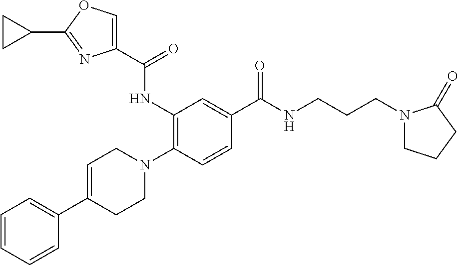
C1=CC=CC(C2=CCN(C3=C(NC(C4=COC(C5CC5)=N4)=O)C=C(C(NCCCN4CCCC4=O)=O)C=C3)CC2)=C1
